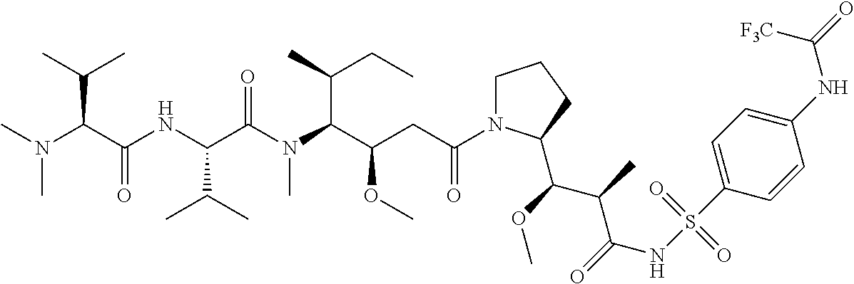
C1N(C(CC(C(N(C(C(NC(C(N(C)C)C(C)C)=O)C(C)C)=O)C)C(C)CC)OC)=O)C(C(OC)C(C)C(=O)NS(C2=CC=C(NC(=O)[F3C])C=C2)(=O)=O)CC1
